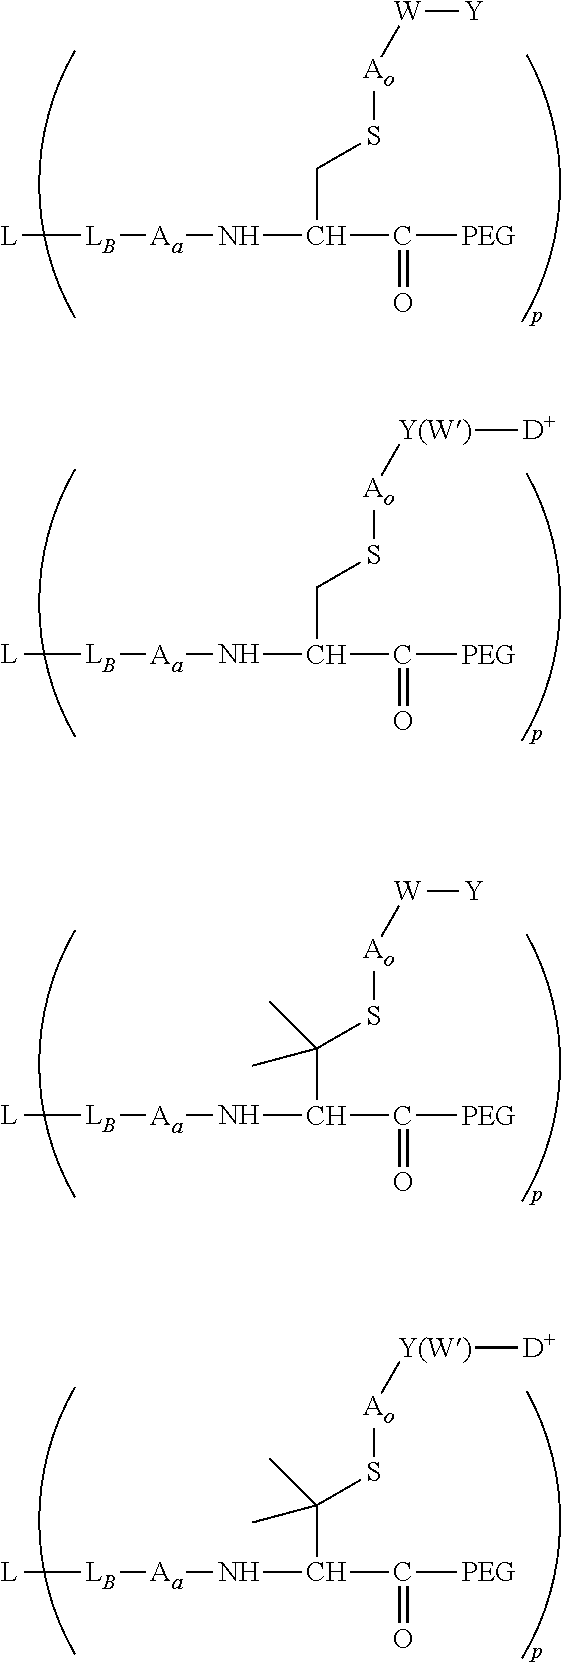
[L][LB][Aa]NC(C([PEG])=O)CS[Ao][W][Y].[L][LB][Aa]NC(C([PEG])=O)CS[Ao][Y(W)][D].[L][LB][Aa]NC(C([PEG])=O)C(S[Ao][W][Y])(C)C.[L][LB][Aa]NC(C([PEG])=O)C(S[Ao][Y(W)][D])(C)C
